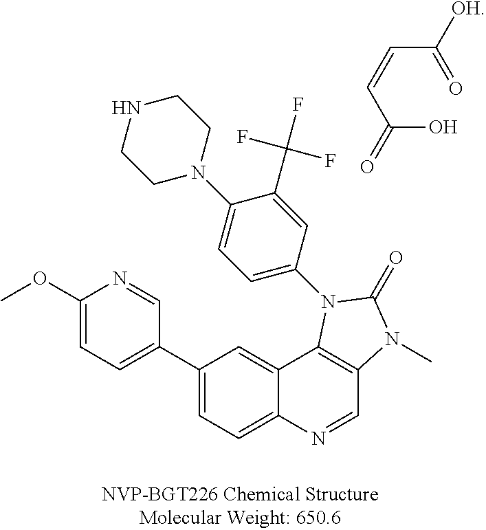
C1(OC)=CC=C(C2=CC=C3C(=C2)C2=C(C=N3)N(C)C(=O)N2C2=CC=C(N3CCNCC3)C(C(F)(F)F)=C2)C=N1.C(O)(C=CC(=O)[OH])=O
